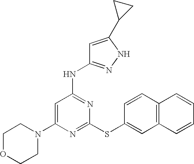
C1(N2CCOCC2)=CC(NC2=NNC(C3CC3)=C2)=NC(SC2=CC3=C(C=C2)C=CC=C3)=N1
